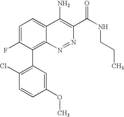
C1=C(F)C(C2=C(Cl)C=CC(OC)=C2)=C2C(=C1)C(N)=C(C(NCCC)=O)N=N2
